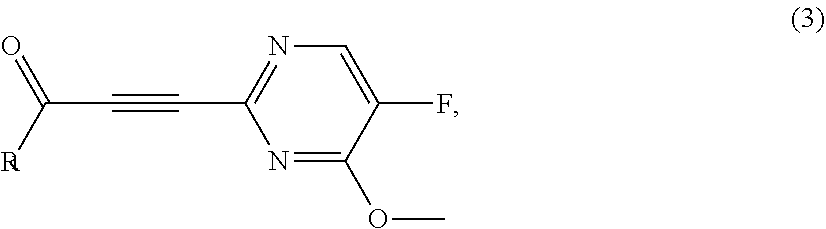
N1=C(OC)C(F)=CN=C1C#CC(=O)[R1]
